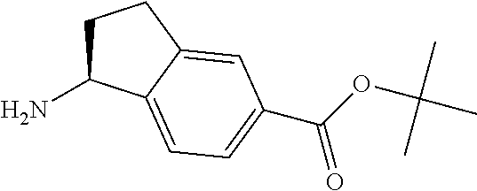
C1C(N)C2=CC=C(C(OC(C)(C)C)=O)C=C2C1
